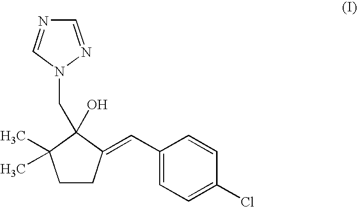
C1CC(=CC2=CC=C(Cl)C=C2)C(CN2C=NC=N2)(O)C1(C)C
